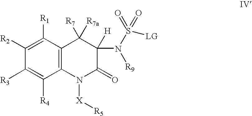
C12=C(C([R1])=C([R2])C([R3])=C1[R4])C([R7])([R7a])C(N([R9])S(=O)(=O)[LG])([H])C(=O)N2[X][R5]
